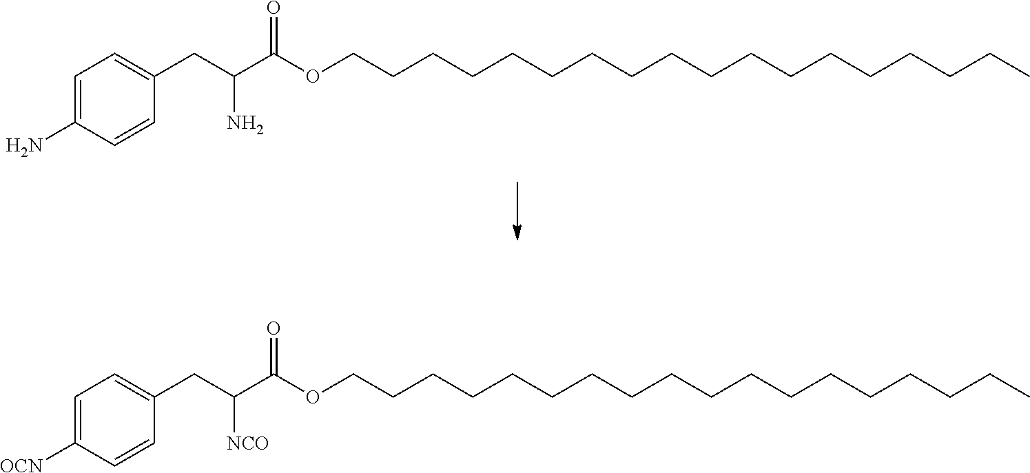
C1=C(N)C=CC(CC(C(OCCCCCCCCCCCCCCCCCC)=O)N)=C1.C1=C([OCN])C=CC(CC(C(OCCCCCCCCCCCCCCCCCC)=O)[NCO])=C1
